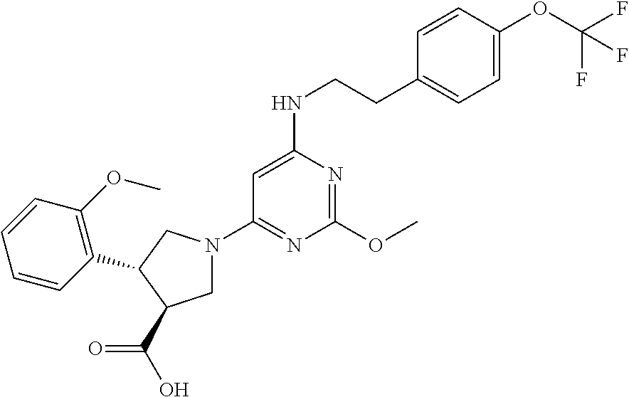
C1=CC(CCNC2=CC(N3CC(C(O)=O)C(C4=C(OC)C=CC=C4)C3)=NC(OC)=N2)=CC=C1OC(F)(F)F
